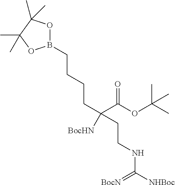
B1(CCCCC(C(OC(C)(C)C)=O)(CCNC([NHBoc])=[BocN])[BocHN])OC(C)(C)C(C)(C)O1
